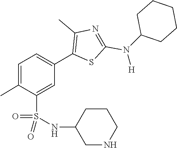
C1C(N(C2=NC(C)=C(C3=CC=C(C)C(S(=O)(=O)NC4CNCCC4)=C3)S2)[H])CCCC1
